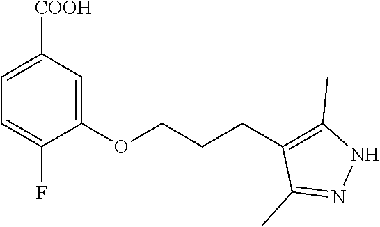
C1=C(OCCCC2=C(C)NN=C2C)C(F)=CC=C1[COOH]
